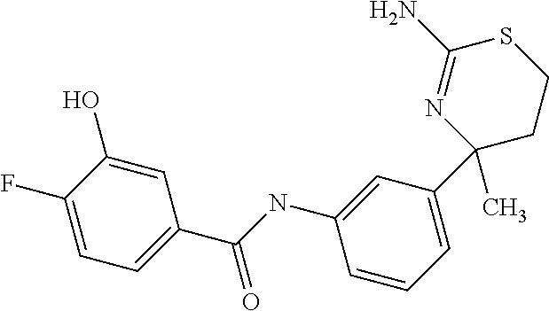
C1(F)=CC=C(C(NC2=CC(C3(C)CCSC(N)=N3)=CC=C2)=O)C=C1O
